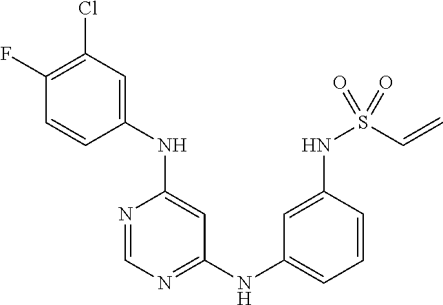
C1(F)=C(Cl)C=C(NC2=CC(NC3=CC=CC(NS(=O)(C=C)=O)=C3)=NC=N2)C=C1
